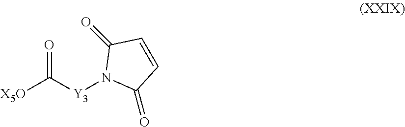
[X5O]C([Y3]N1C(=O)C=CC1=O)=O
